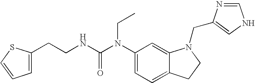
C1(N(C(NCCC2=CC=CS2)=O)CC)=CC=C2C(=C1)N(CC1=CNC=N1)CC2
